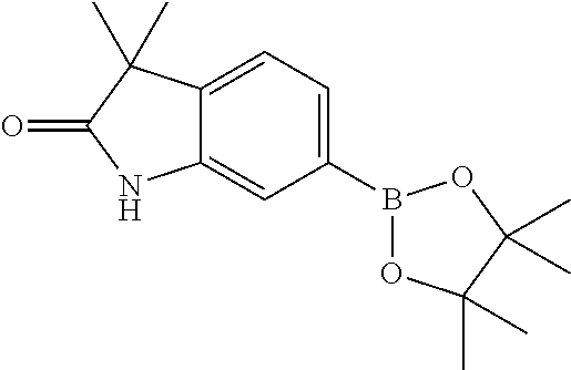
B1(C2=CC=C3C(=C2)NC(=O)C3(C)C)OC(C)(C)C(C)(C)O1
